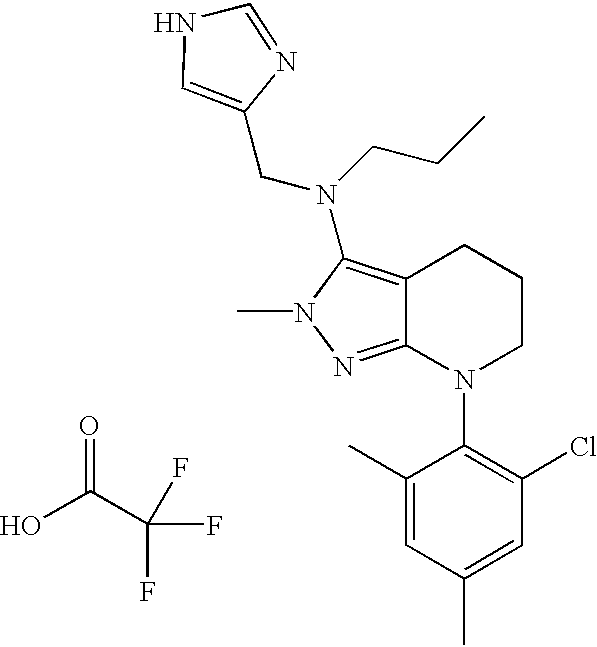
C12=C(N(CCC)CC3=CNC=N3)N(C)N=C1N(C1=C(Cl)C=C(C)C=C1C)CCC2.O=C(C(F)(F)F)O
